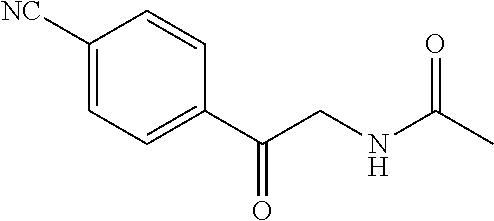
C1([NC])=CC=C(C(CNC(C)=O)=O)C=C1
